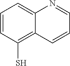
C1=CC(S)=C2C(=C1)N=CC=C2
